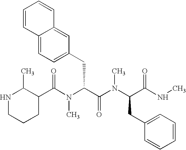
C1(C(N(C(C(N(C(CC2=CC=CC=C2)C(=O)NC)C)=O)CC2=CC=C3C(=C2)C=CC=C3)C)=O)C(C)NCCC1
